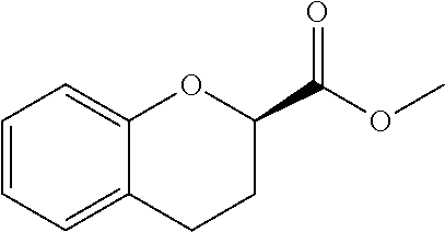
C1CC(C(OC)=O)OC2=CC=CC=C12
